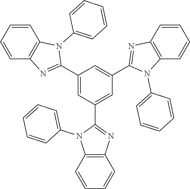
C1=CC2=C(C=C1)N=C(C1=CC(C3=NC4=C(N3C3=CC=CC=C3)C=CC=C4)=CC(C3=NC4=C(N3C3=CC=CC=C3)C=CC=C4)=C1)N2C1=CC=CC=C1
